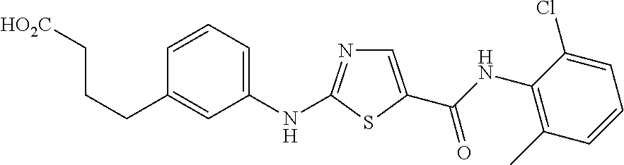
C1(NC2=NC=C(C(NC3=C(C)C=CC=C3Cl)=O)S2)=CC=CC(CCC[HO2C])=C1
